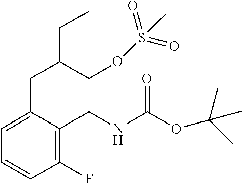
C1(F)=C(CNC(=O)OC(C)(C)C)C(CC(COS(=O)(=O)C)CC)=CC=C1
